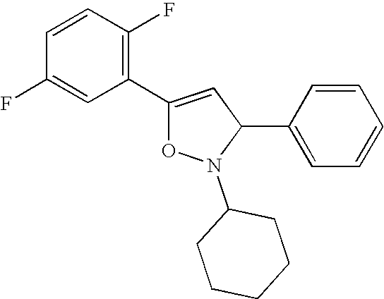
C1=CC(F)=C(C2=CC(C3=CC=CC=C3)N(C3CCCCC3)O2)C=C1F
